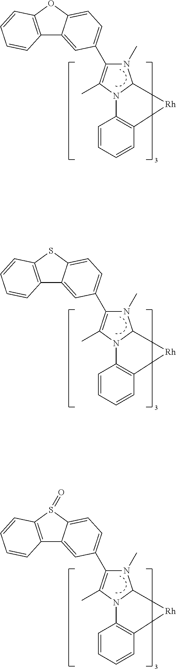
C12=C(OC3=CC=C(C4=C(C)N5C(N4C)C[Rh]C4=C5C=CC=C4)C=C13)C=CC=C2.C12=C(SC3=CC=C(C4=C(C)N5C(N4C)C[Rh]C4=C5C=CC=C4)C=C13)C=CC=C2.C12=C(S(=O)C3=CC=C(C4=C(C)N5C(N4C)C[Rh]C4=C5C=CC=C4)C=C13)C=CC=C2
